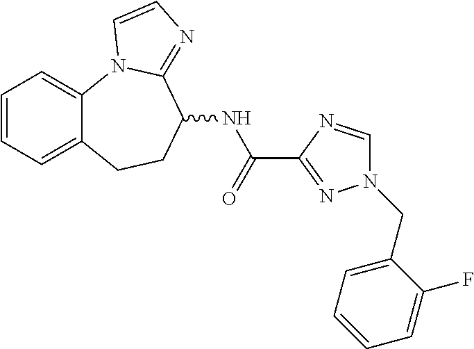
C1=CC=C2C(=C1)N1C(=NC=C1)C(NC(=O)C1=NN(CC3=CC=CC=C3F)C=N1)CC2
